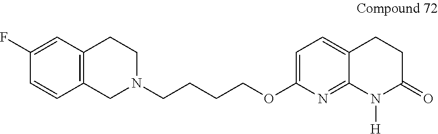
C12=C(CN(CCCCOC3=CC=C4C(=N3)N([H])C(=O)CC4)CC1)C=CC(F)=C2
